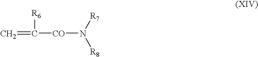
C=C([CO]N([R8])[R7])[R6]
